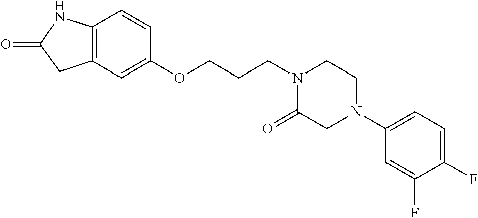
C12=C(C=C(OCCCN3C(=O)CN(C4=CC=C(F)C(F)=C4)CC3)C=C1)CC(=O)N2
